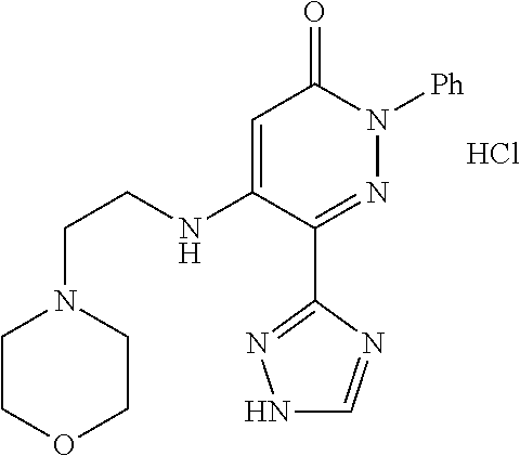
C1(C2=NN([Ph])C(=O)C=C2NCCN2CCOCC2)=NNC=N1.Cl
